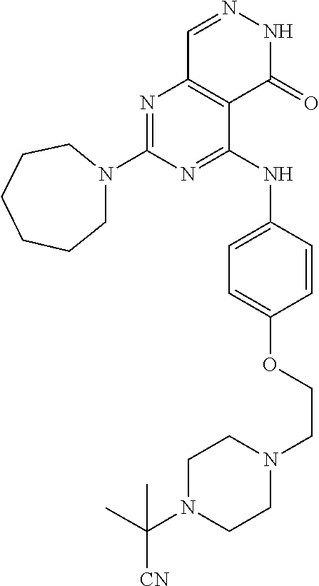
N1=C(NC2=CC=C(OCCN3CCN(C([CN])(C)C)CC3)C=C2)C2=C(N=C1N1CCCCCC1)C=NNC2=O
